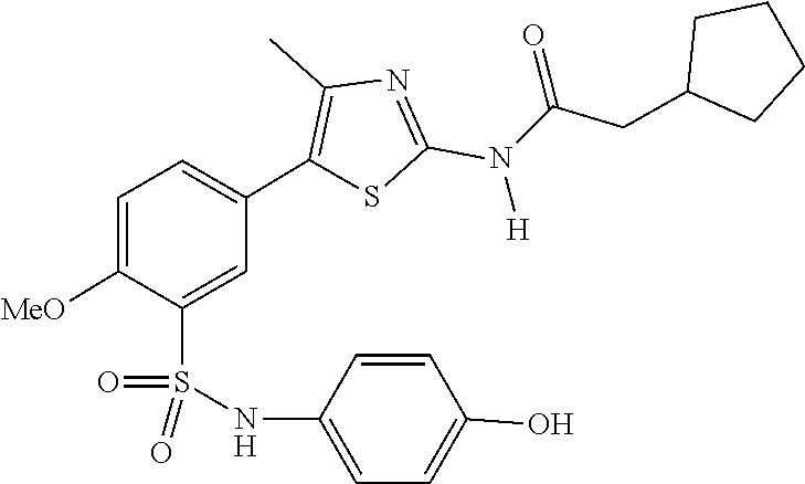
C(N(C1=NC(C)=C(C2=CC=C([MeO])C(S(=O)(NC3=CC=C(O)C=C3)=O)=C2)S1)[H])(=O)CC1CCCC1
